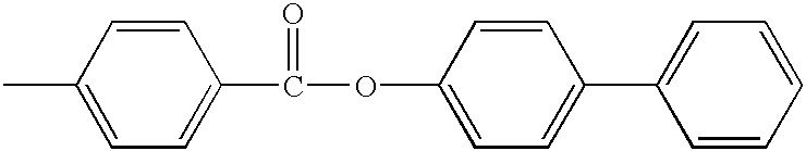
C1=CC(C(OC2=CC=C(C3=CC=CC=C3)C=C2)=O)=CC=C1C
